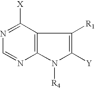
N1=C([X])C2=C(N=C1)N([R4])C([Y])=C2[R1]
